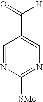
C1=NC([SMe])=NC=C1C(=O)[H]
